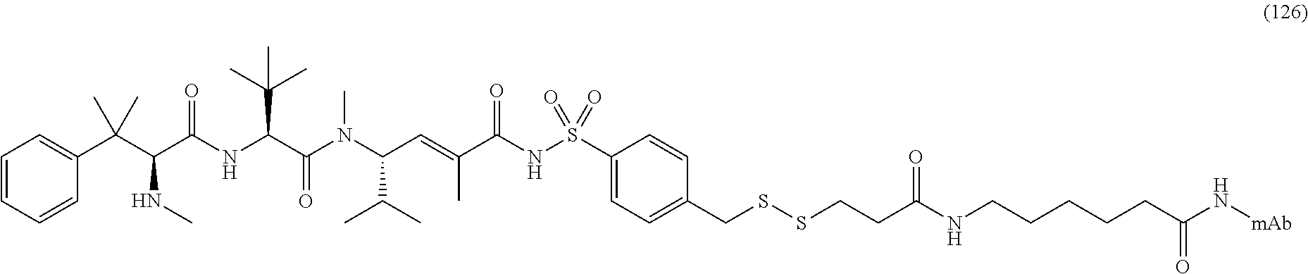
C1=CC=CC(C(C(NC)C(=O)NC(C(C)(C)C)C(=O)N(C)C(C(C)C)C=C(C)C(=O)NS(=O)(=O)C2=CC=C(CSSCCC(NCCCCCC(=O)N[mAb])=O)C=C2)(C)C)=C1
